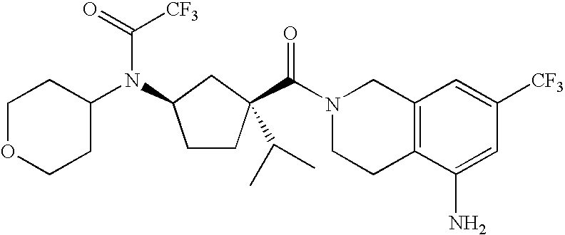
C1OCCC(N(C(=O)[CF3])C2CC(C(N3CCC4=C(C3)C=C([CF3])C=C4N)=O)(C(C)C)CC2)C1
